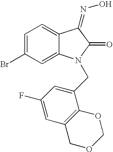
C1=C(Br)C=C2C(=C1)C(=NO)C(=O)N2CC1=CC(F)=CC2=C1OCOC2
